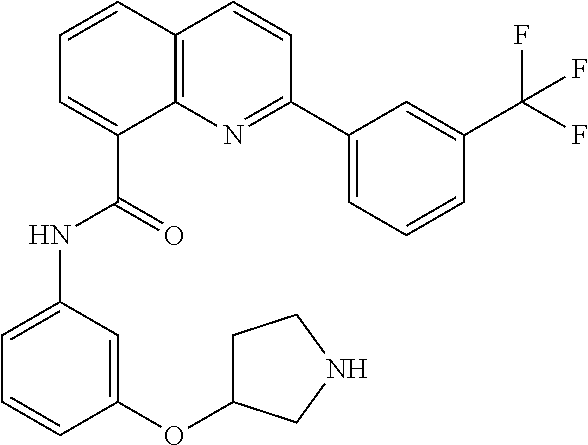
C1=CC2=C(C(C(=O)NC3=CC=CC(OC4CCNC4)=C3)=C1)N=C(C1=CC=CC(C(F)(F)F)=C1)C=C2
